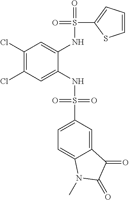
C1(Cl)=C(Cl)C=C(NS(=O)(=O)C2=CC=C3C(=C2)C(=O)C(=O)N3C)C(NS(=O)(C2=CC=CS2)=O)=C1
